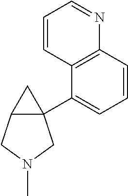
C12(C3=CC=CC4=C3C=CC=N4)C(CN(C)C1)C2
